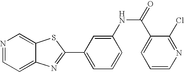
N1=CC=C2C(=C1)SC(C1=CC=CC(NC(=O)C3=CC=CN=C3Cl)=C1)=N2
